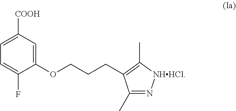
CC1=N[NHHCl]C(C)=C1CCCOC1=CC([COOH])=CC=C1F
